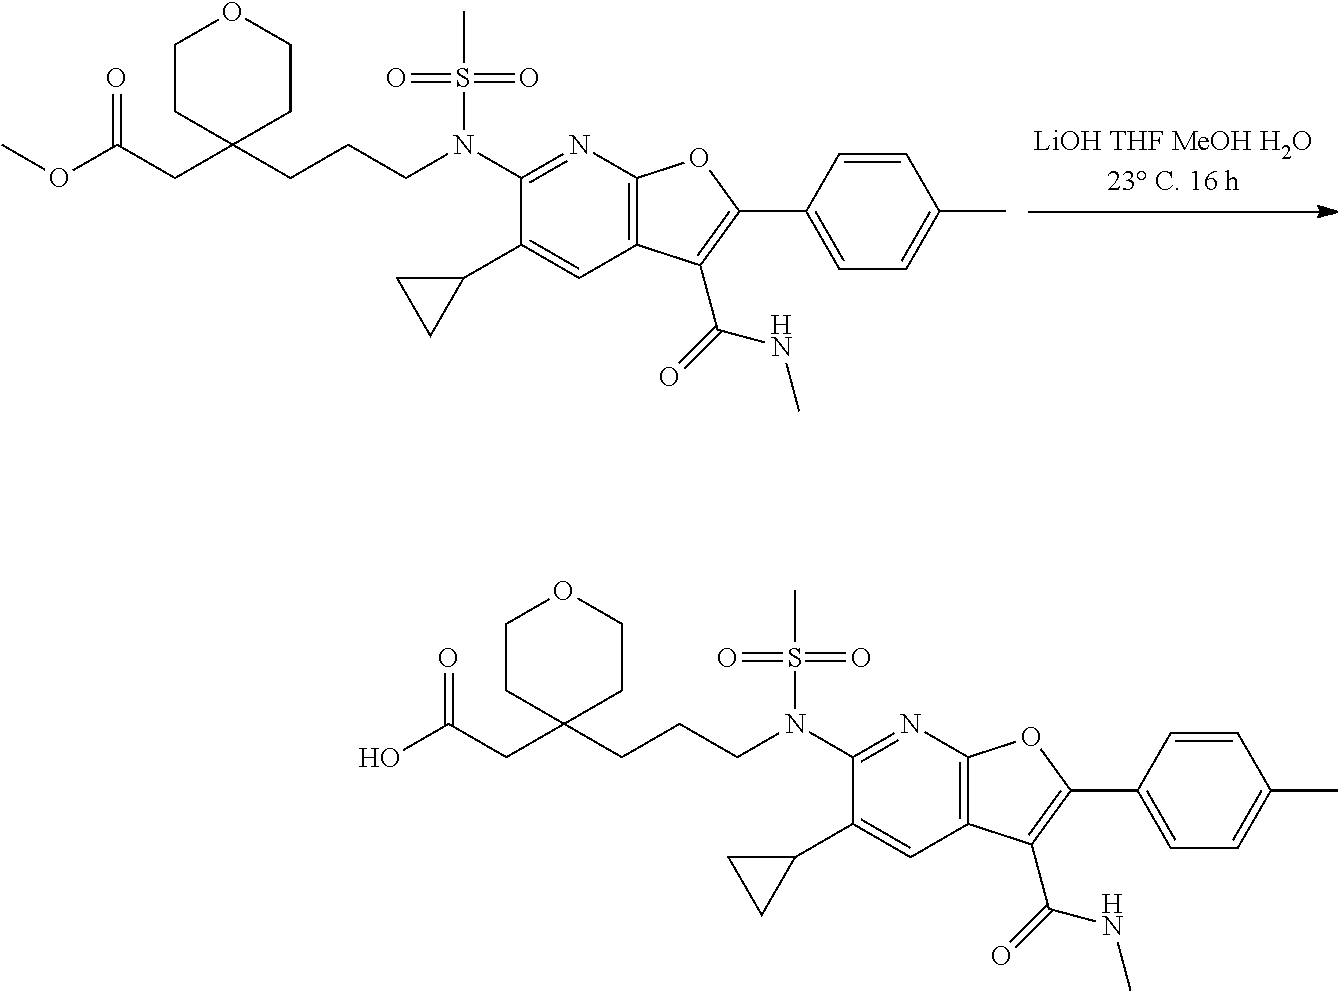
C1CC(CC(OC)=O)(CCCN(C2=NC3=C(C=C2C2CC2)C(C(NC)=O)=C(C2=CC=C(C)C=C2)O3)S(C)(=O)=O)CCO1.C1CC(CC(O)=O)(CCCN(C2=NC3=C(C=C2C2CC2)C(C(NC)=O)=C(C2=CC=C(C)C=C2)O3)S(C)(=O)=O)CCO1
